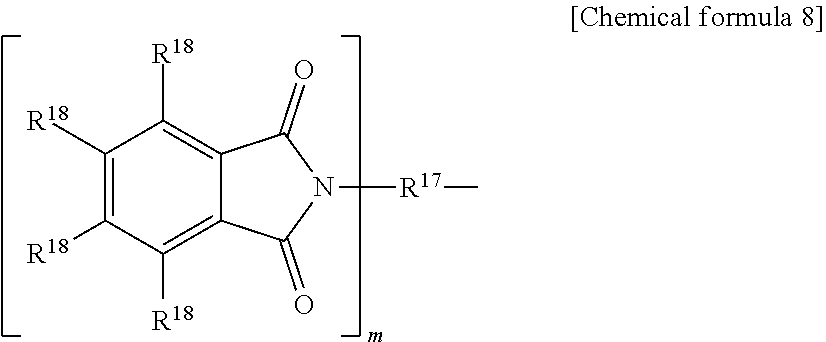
C1([R18])=C([R18])C([R18])=C2C(=C1[R18])C(=O)N([R17]C)C2=O
